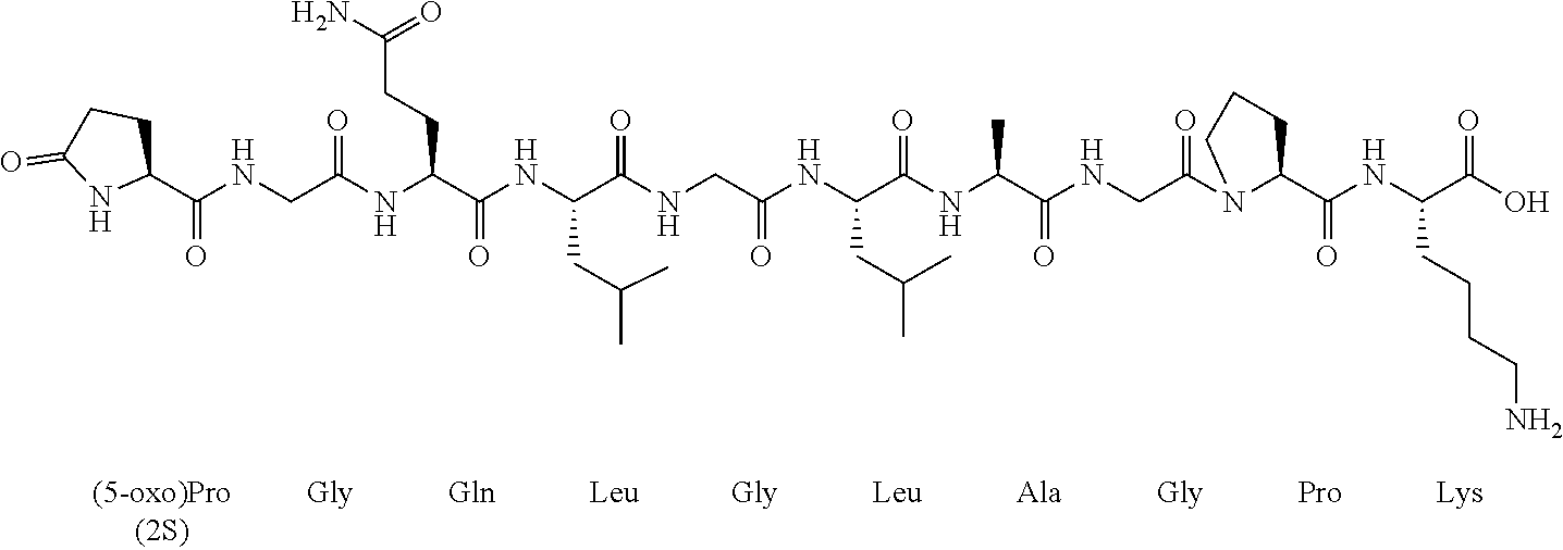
C1(C(NCC(NC(C(NC(C(NCC(NC(C(NC(C(NCC(N2C(C(NC(C(O)=O)CCCCN)=O)CCC2)=O)=O)C)=O)CC(C)C)=O)=O)CC(C)C)=O)CCC(N)=O)=O)=O)CCC(=O)N1
